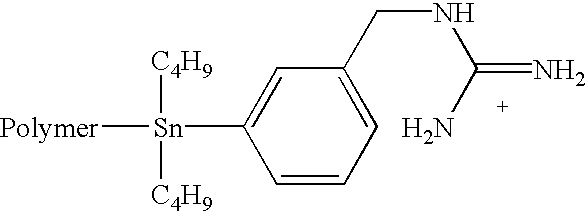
[Sn](C1=CC(CNC(N)=N)=CC=C1)([C4H9])([C4H9])[Polymer]
